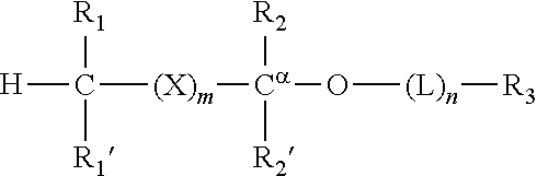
[H]C([(X)m][Ca](O[(L)n][R3])([R2])[R2])([R1])[R1]
